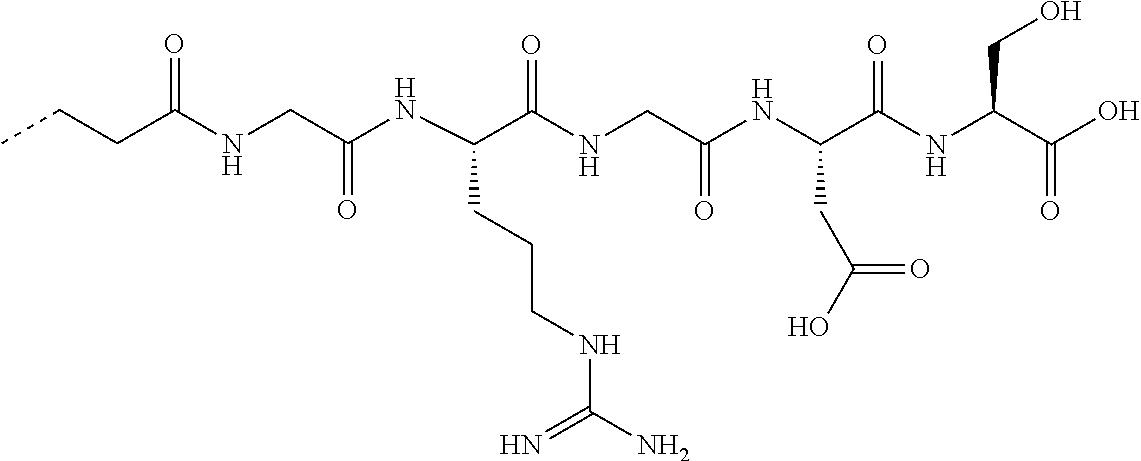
C(C(NC(CNC(CCC)=O)=O)CCCNC(=N)N)(NCC(NC(C(NC(C(O)=O)CO)=O)CC(=O)O)=O)=O
